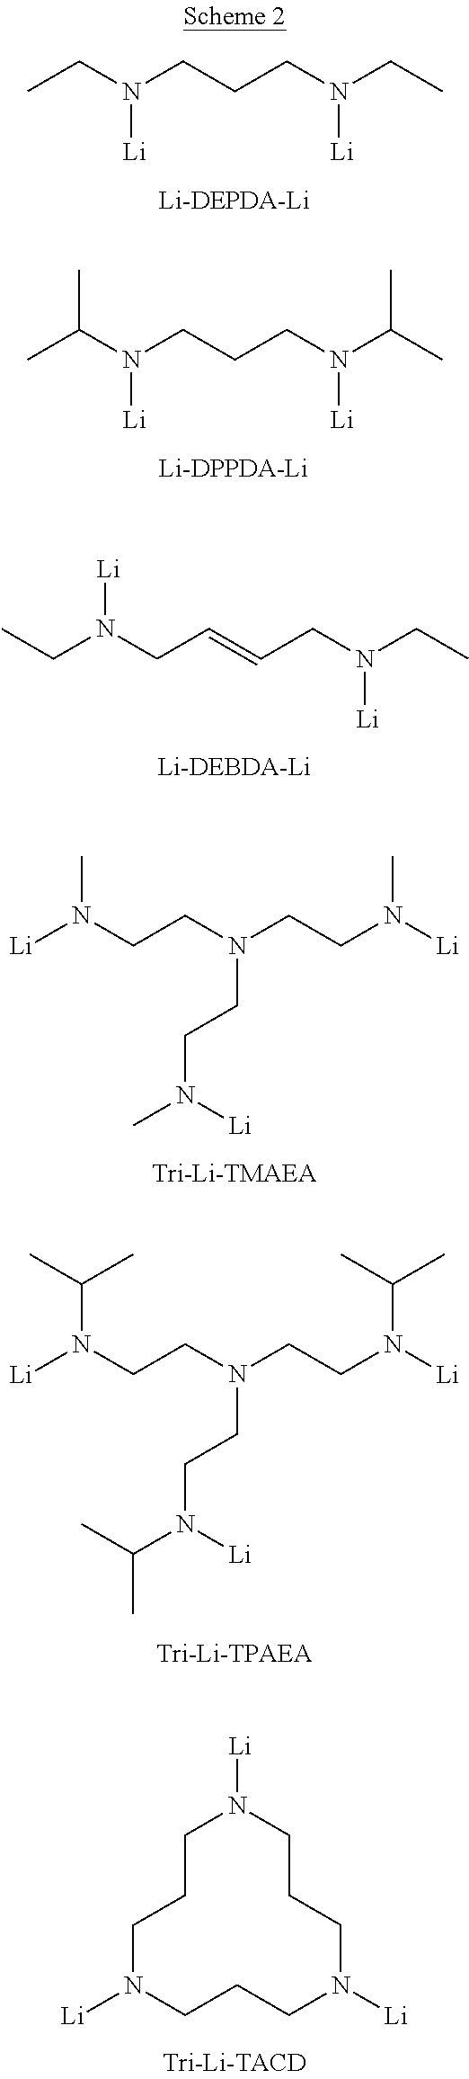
CCN(CCCN(CC)[Li])[Li].CC(N(CCCN(C(C)C)[Li])[Li])C.CCN(CC=CCN(CC)[Li])[Li].[Li]N(CCN(CCN([Li])C(C)C)CCN(C(C)C)[Li])C(C)C.[Li]N(CCN(CCN([Li])C)CCN(C)[Li])C.C1CCN([Li])CCCN([Li])CCCN1[Li]
